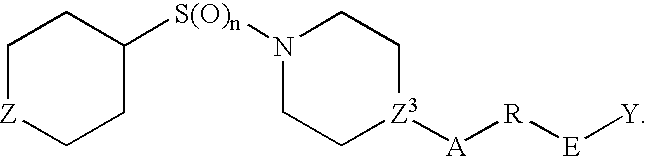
C1([S(O)n]N2CC[Z3]([A][R][E][Y])CC2)CC[Z]CC1
